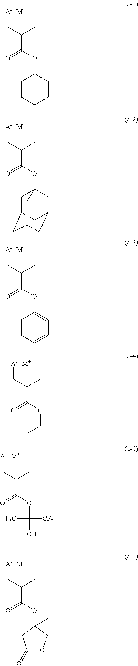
[A-]CC(C(OC1CCCCC1)=O)C.[M+].[M+].[A-]CC(C(OC12CC3CC(CC(C1)C3)C2)=O)C.[A-]CC(C(OC1=CC=CC=C1)=O)C.[M+].[A-]CC(C(OCC)=O)C.[M+].[A-]CC(C(OC([F3C])(O)[CF3])=O)C.[M+].[A-]CC(C(OC1(C)CC(=O)OC1)=O)C.[M+]
